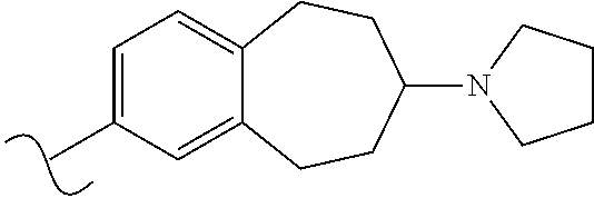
CC1=CC=C2C(=C1)CCC(N1CCCC1)CC2
